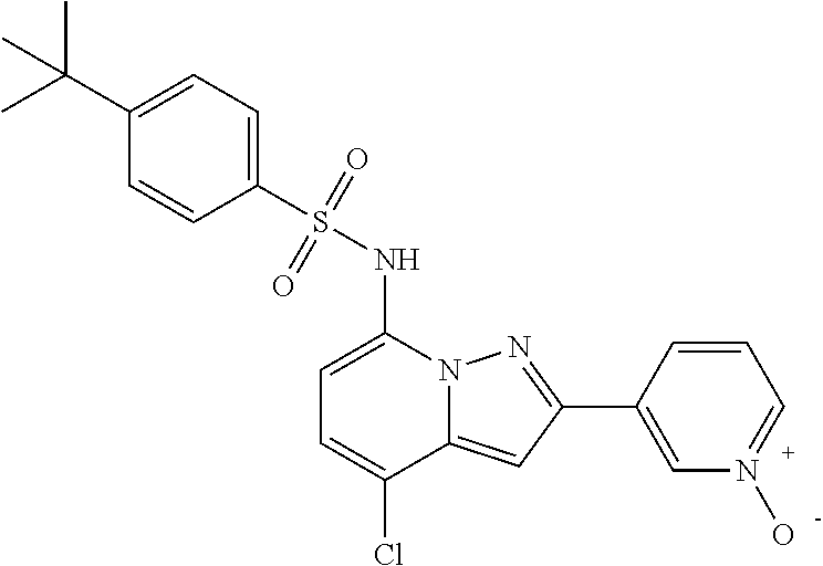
C1=C(NS(C2=CC=C(C(C)(C)C)C=C2)(=O)=O)N2C(=CC(C3=CN(O)=CC=C3)=N2)C(Cl)=C1
